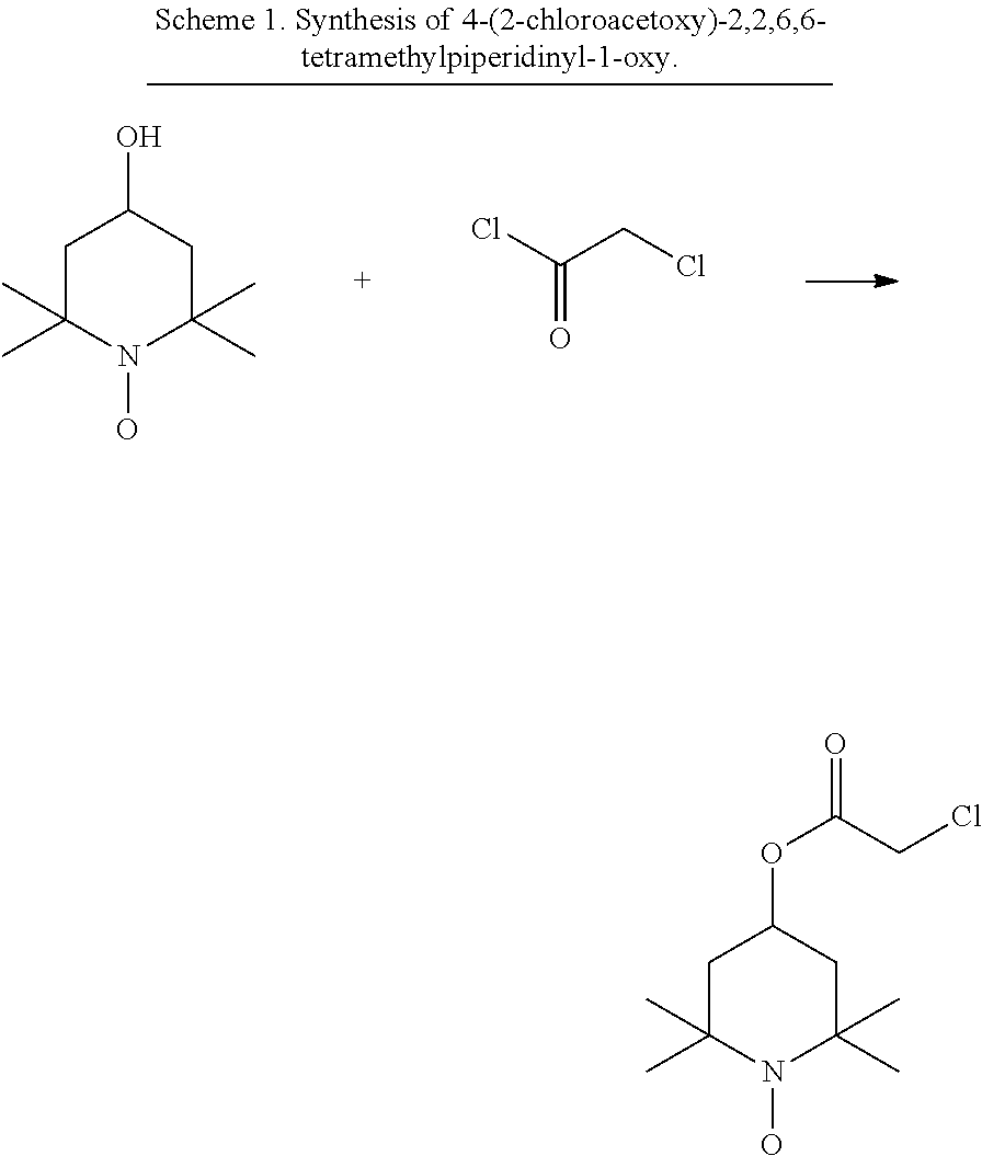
C1C(C)(C)N(O)C(C)(C)CC1O.O=C(Cl)CCl.C1C(C)(C)N(O)C(C)(C)CC1OC(=O)CCl
